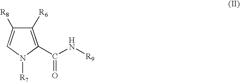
C1([R6])=C(C(N[R9])=O)N([R7])C=C1[R8]
